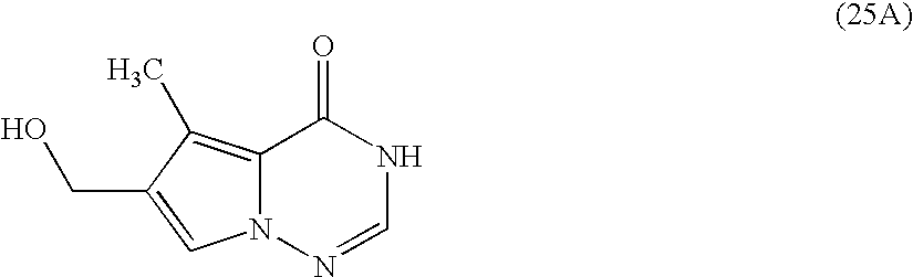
C12=C(C)C(CO)=CN1N=CNC2=O
